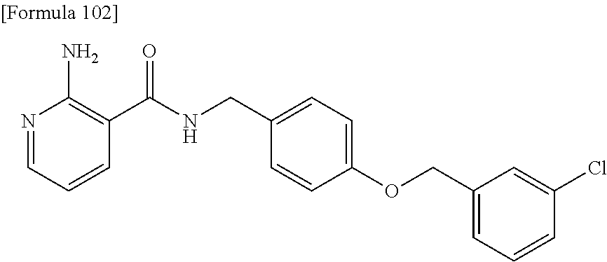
N1=CC=CC(C(NCC2=CC=C(OCC3=CC=CC(Cl)=C3)C=C2)=O)=C1N
